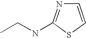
C1=CSC(NCC)=N1
